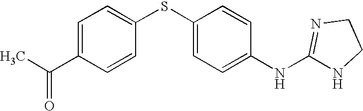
C1=C(C(C)=O)C=CC(SC2=CC=C(NC3=NCCN3)C=C2)=C1
